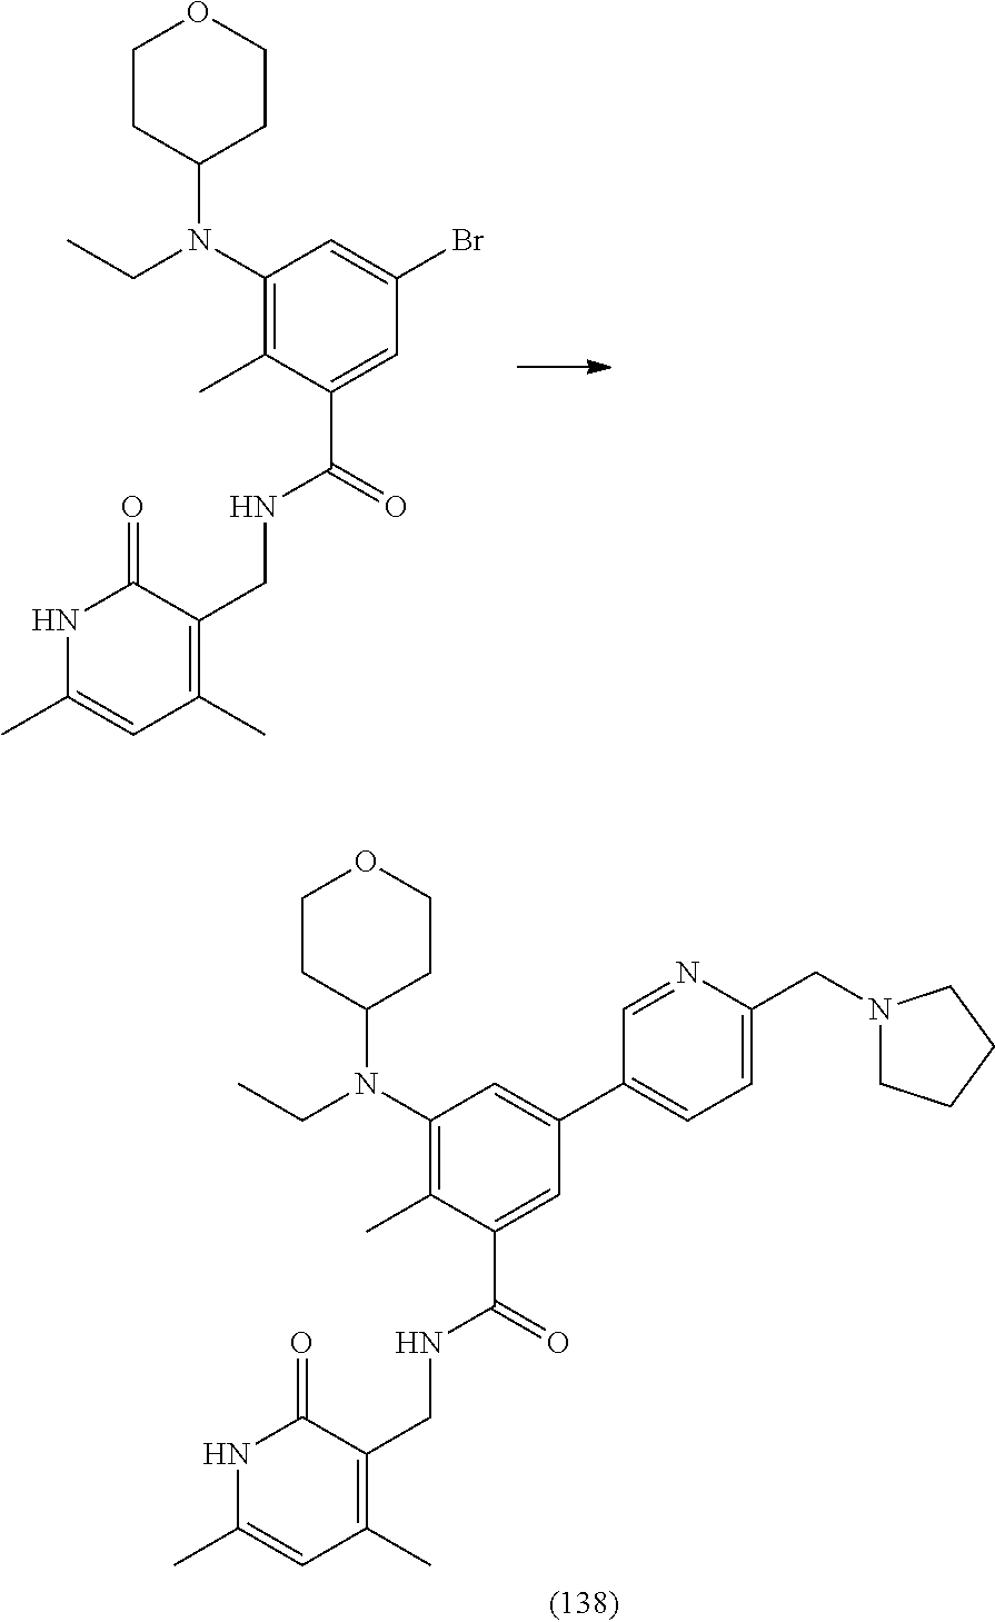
C1CC(N(C2=C(C)C(C(NCC3=C(C)C=C(C)NC3=O)=O)=CC(Br)=C2)CC)CCO1.C1CC(N(C2=C(C)C(C(NCC3=C(C)C=C(C)NC3=O)=O)=CC(C3=CC=C(CN4CCCC4)N=C3)=C2)CC)CCO1
